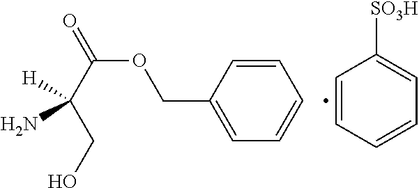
C1=CC(COC(C(CO)([H])N)=O)=CC=C1.C1=CC=CC=C1[SO3H]
